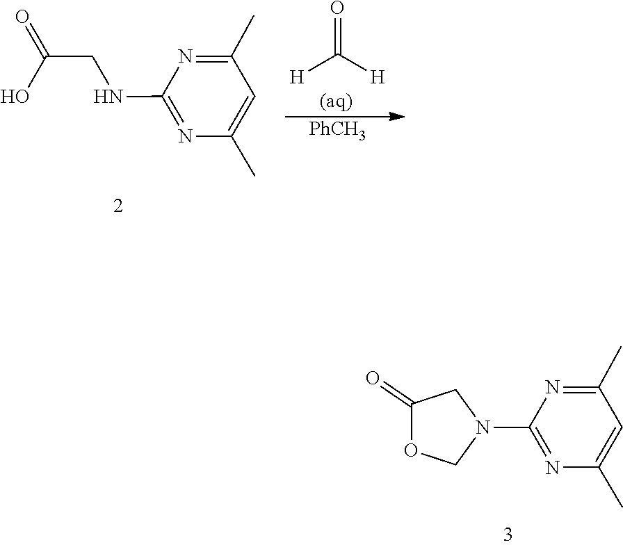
C1(=O)CN(C2=NC(C)=CC(C)=N2)CO1.C1(NCC(=O)O)=NC(C)=CC(C)=N1.[H]C([H])=O.[PhCH3]
